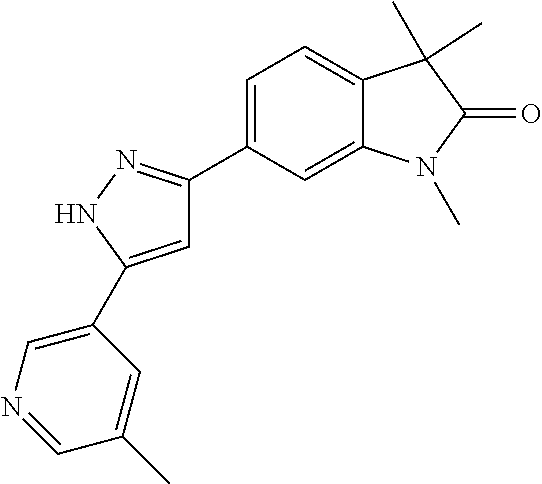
C1=C(C2=CN=CC(C)=C2)NN=C1C1=CC=C2C(=C1)N(C)C(=O)C2(C)C
